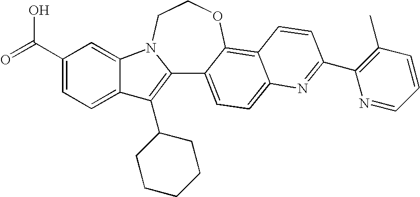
C12=C(C3CCCCC3)C3=CC=C(C(=O)O)C=C3N1CCOC1=C3C(=CC=C21)N=C(C1=C(C)C=CC=N1)C=C3
